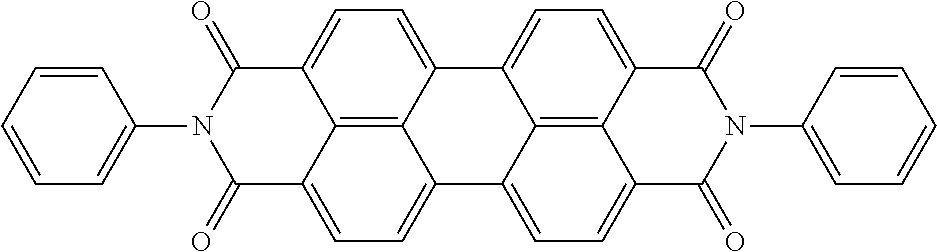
C12=C3C4=CC=C1C1=CC=C5C(=O)N(C6=CC=CC=C6)C(=O)C6=CC=C(C2=CC=C3C(=O)N(C2=CC=CC=C2)C4=O)C1=C56
